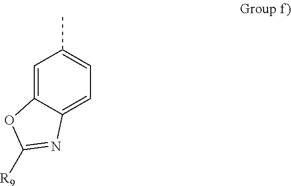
C1=C2C(=CC=C1C)N=C([R9])O2
